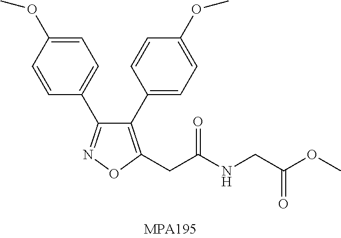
C1=CC(OC)=CC=C1C1=NOC(CC(NCC(OC)=O)=O)=C1C1=CC=C(OC)C=C1
